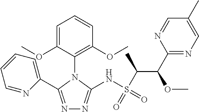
N1=C(C2=CC=CC=N2)N(C2=C(OC)C=CC=C2OC)C(NS(C(C(C2=NC=C(C)C=N2)OC)C)(=O)=O)=N1
